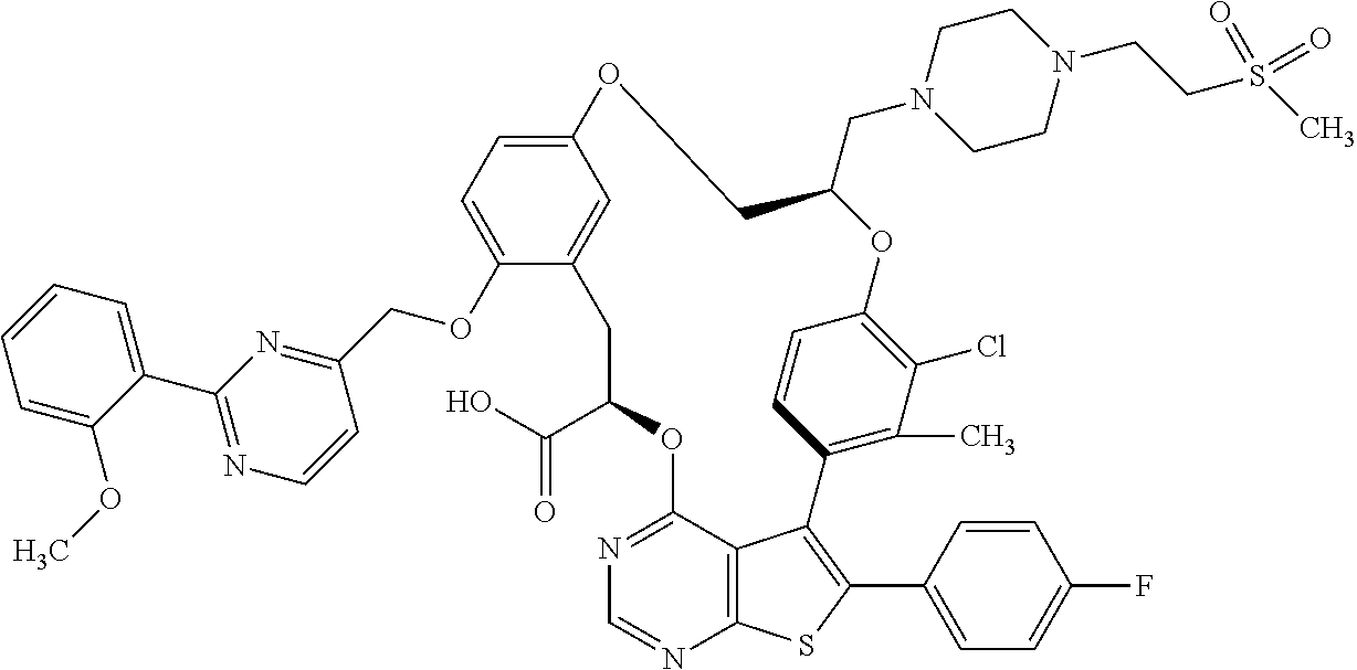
O1C2=C(Cl)C(C)=C(C=C2)C2=C(C3=CC=C(F)C=C3)SC3=C2C(=NC=N3)OC(C(O)=O)CC2=CC(=CC=C2OCC2=NC(C3=CC=CC=C3OC)=NC=C2)OCC1CN1CCN(CCS(C)(=O)=O)CC1
